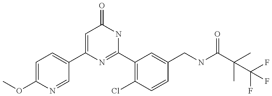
COC1=CC=C(C2=CC(=O)NC(C3=C(Cl)C=CC(CNC(C(C)(C)C(F)(F)F)=O)=C3)=N2)C=N1
